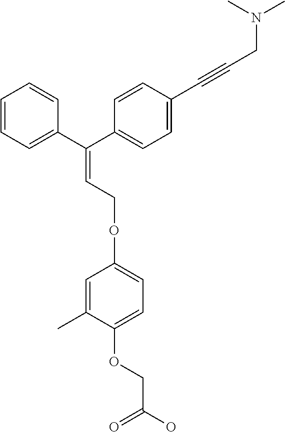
C1=CC=CC(C(C2=CC=C(C#CCN(C)C)C=C2)=CCOC2=CC=C(OCC(=O)O)C(C)=C2)=C1
